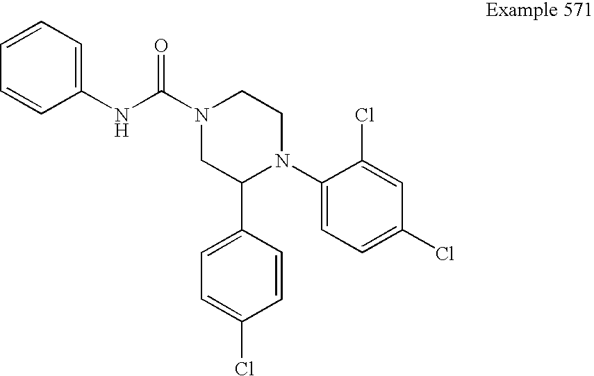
C1=C(C2N(C3=CC=C(Cl)C=C3Cl)CCN(C(NC3=CC=CC=C3)=O)C2)C=CC(Cl)=C1
